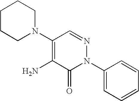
C1(N2CCCCC2)=C(N)C(=O)N(C2=CC=CC=C2)N=C1
